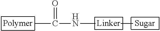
N(C)C(C)=O
